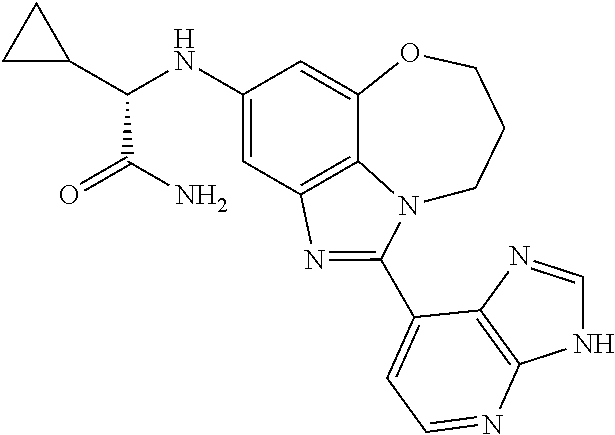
C1(NC(C2CC2)C(N)=O)=CC2=C3C(=C1)OCCCN3C(C1=CC=NC3=C1N=CN3)=N2
